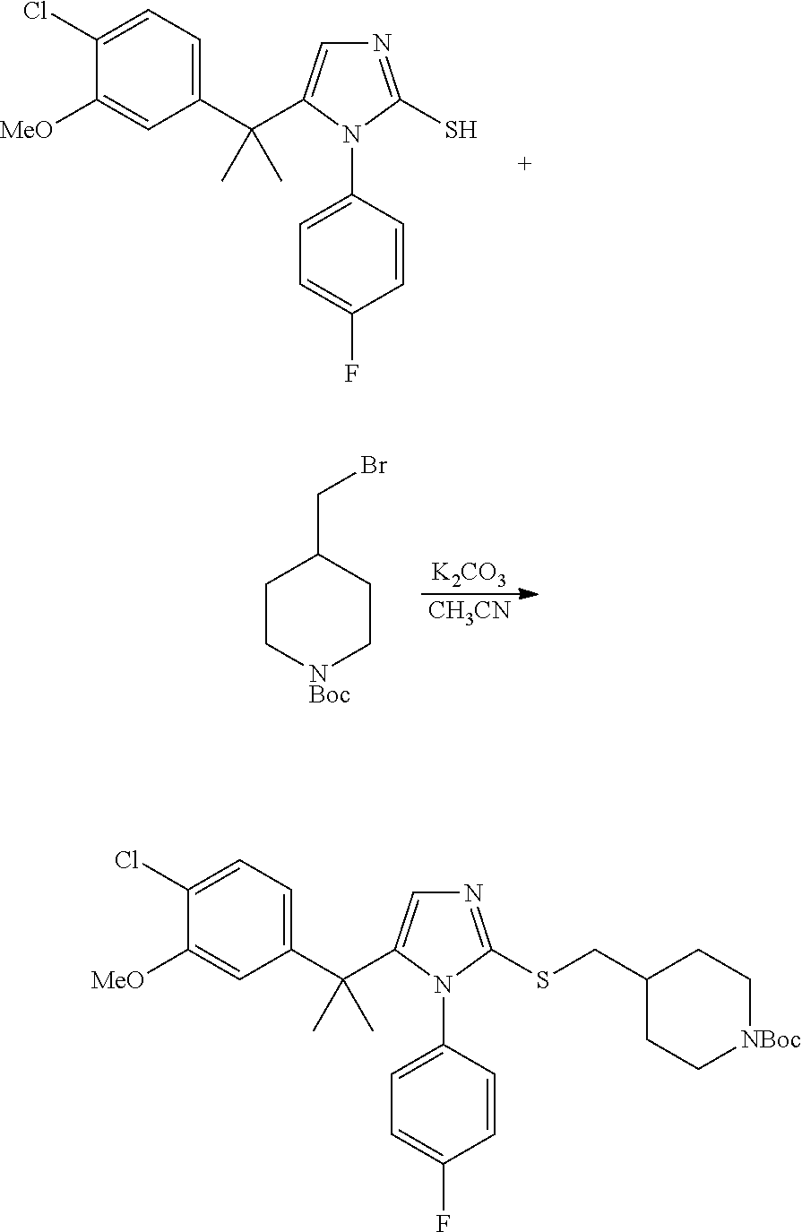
C1(Cl)=CC=C(C(C)(C)C2=CN=C(SCC3CC[NBoc]CC3)N2C2=CC=C(F)C=C2)C=C1[MeO].C1(Cl)=CC=C(C(C)(C)C2=CN=C(S)N2C2=CC=C(F)C=C2)C=C1[MeO].[K2CO3].[CH3CN].C1C[NBoc]CCC1CBr
